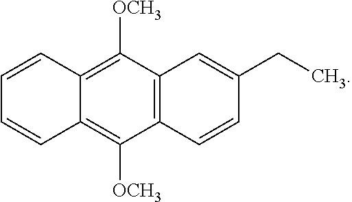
C12=C(C([OCH3])=C3C(=C1[OCH3])C=CC=C3)C=C(CC)C=C2
